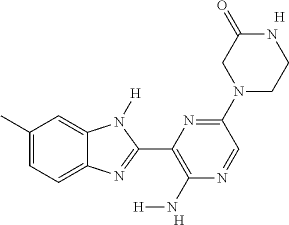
[H].C1(C)=CC=C2C(=C1)N([H])C(C1=C(N[H])N=CC(N3CCNC(=O)C3)=N1)=N2.[H]
